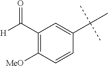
C1(C([H])=O)=C([MeO])C=CC(C(C)(C)C)=C1
